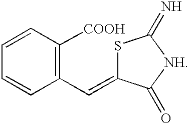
S1C(=CC2=C([COOH])C=CC=C2)C(=O)[NH]C1=N
